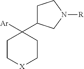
C1C[X]CCC1([Ar])C1CCN([R])C1
